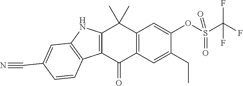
O(C1=CC2=C(C=C1CC)C(=O)C1=C(C2(C)C)NC2=C1C=CC(C#N)=C2)S(C(F)(F)F)(=O)=O
